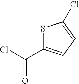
S1C(C(Cl)=O)=CC=C1Cl
